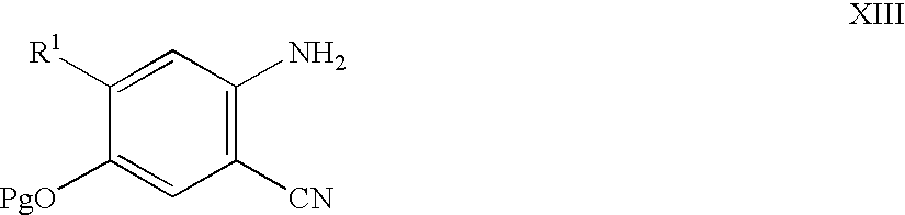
NC1=C([CN])C=C([PgO])C([R1])=C1
